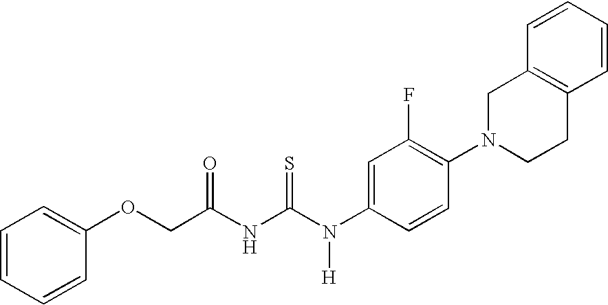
C(NC(N(C1=CC(F)=C(N2CCC3=C(C2)C=CC=C3)C=C1)[H])=S)(=O)COC1=CC=CC=C1
